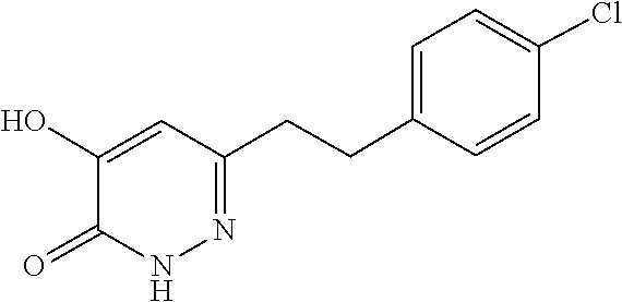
C1(O)=CC(CCC2=CC=C(Cl)C=C2)=NNC1=O
